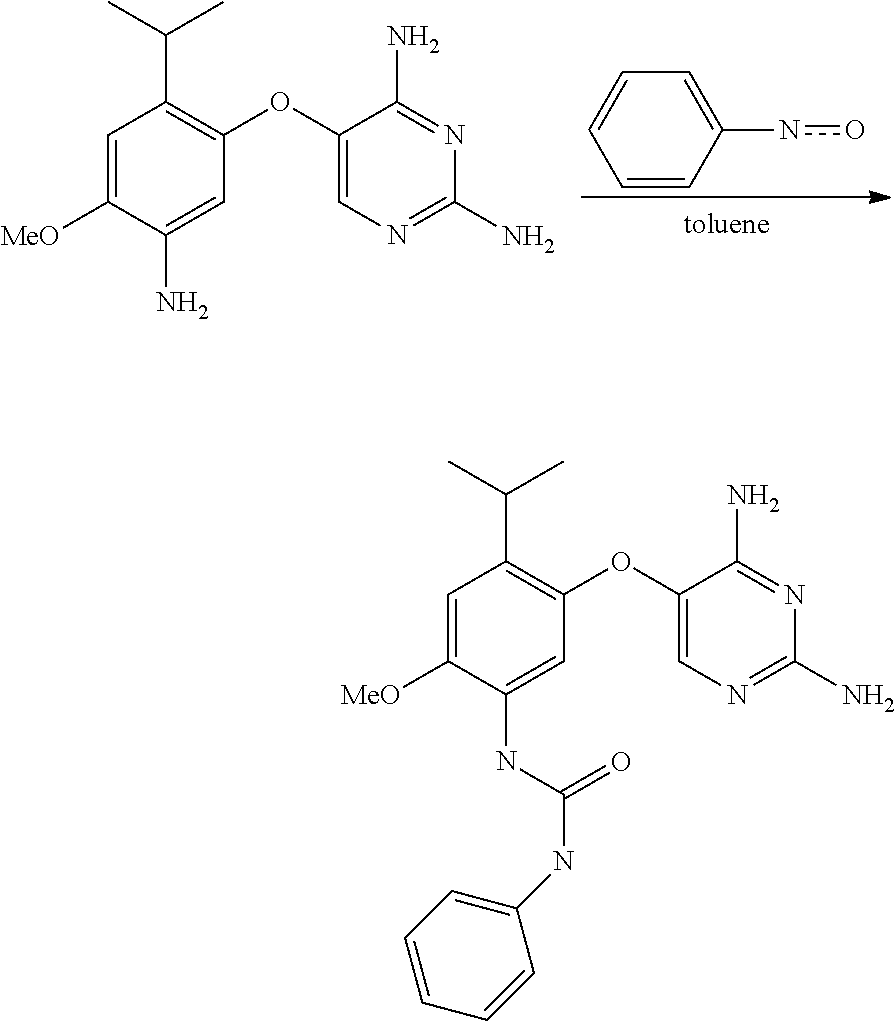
C1=CC(no)=CC=C1.C(C1=C(OC2=CN=C(N)N=C2N)C=C(N)C([MeO])=C1)(C)C.C(C1=C(OC2=CN=C(N)N=C2N)C=C(NC(NC2=CC=CC=C2)=O)C([MeO])=C1)(C)C
